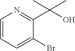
C1=CC=C(Br)C(C(O)(C)C)=N1
